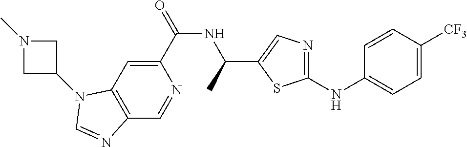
C1(C(=O)NC(C)C2=CN=C(NC3=CC=C([CF3])C=C3)S2)=CC2=C(C=N1)N=CN2C1CN(C)C1
